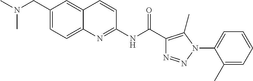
N(C(=O)C1=C(C)N(C2=CC=CC=C2C)N=N1)C1=NC2=CC=C(CN(C)C)C=C2C=C1
